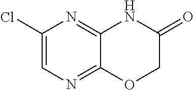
C1(Cl)=CN=C2C(=N1)NC(=O)CO2
